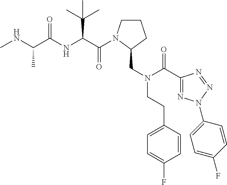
C(C(NC(C(NC)C)=O)C(C)(C)C)(=O)N1CCCC1CN(CCC1=CC=C(F)C=C1)C(=O)C1=NN(C2=CC=C(F)C=C2)N=N1
